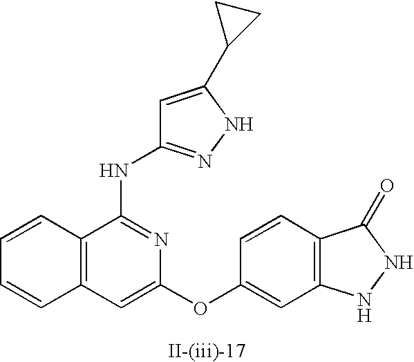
C12=C(C=C(OC3=CC4=C(C=C3)C(=O)NN4)N=C1NC1=NNC(C3CC3)=C1)C=CC=C2
